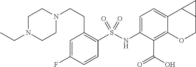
C1=C(NS(C2=C(CCN3CCN(CC)CC3)C=C(F)C=C2)(=O)=O)C(C(O)=O)=C2C(=C1)C1C(CO2)C1
